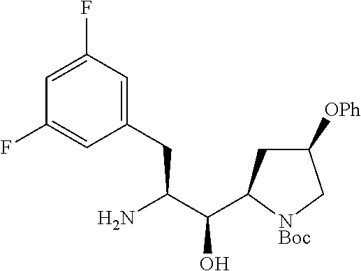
C1(CC(C(C2CC([OPh])C[NBoc]2)O)N)=CC(F)=CC(F)=C1
